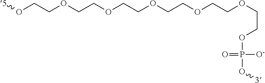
[5]OCCOCCOCCOCCOCCOCCOP(=O)([O-])O[3]
